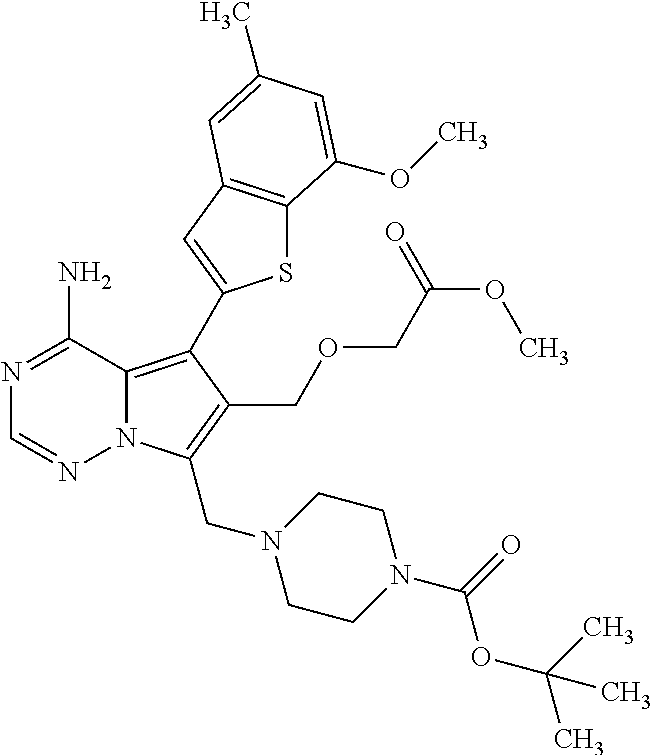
N1=C(N)C2=C(C3=CC4=C(S3)C(OC)=CC(C)=C4)C(COCC(OC)=O)=C(CN3CCN(C(OC(C)(C)C)=O)CC3)N2N=C1
